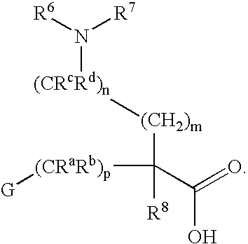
[R6]N([R7])[(CRcRd)n][(CH2)m]C([R8])([(CRaRb)p][G])C(=O)O
